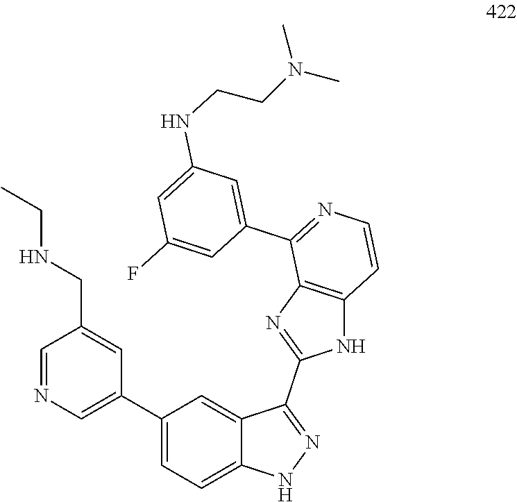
C1=NC=C(C2=CC=C3C(=C2)C(C2=NC4=C(N2)C=CN=C4C2=CC(NCCN(C)C)=CC(F)=C2)=NN3)C=C1CNCC
